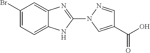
C1=C2C(=CC(Br)=C1)N=C(N1C=C(C(O)=O)C=N1)N2
